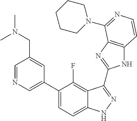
C1=C(C2=CC=C3C(=C2F)C(C2=NC4=C(N2)C=CN=C4N2CCCCC2)=NN3)C=C(CN(C)C)C=N1
